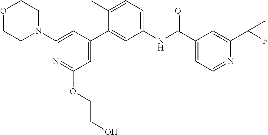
O1CCN(C2=CC(C3=CC(NC(C4=CC=NC(C(F)(C)C)=C4)=O)=CC=C3C)=CC(OCCO)=N2)CC1
